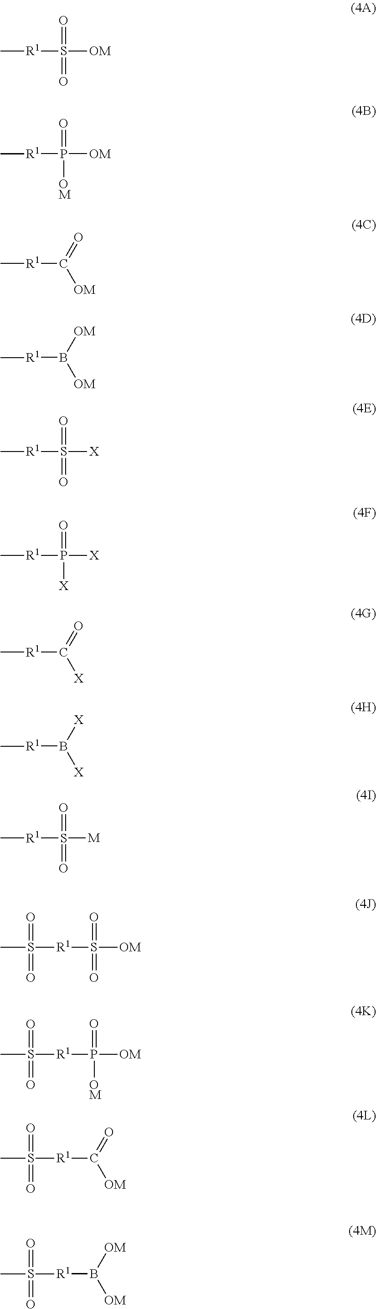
O=S(=O)([OM])[R1]C.O=P([OM])([OM])[R1]C.O=C([OM])[R1]C.[OM]B([OM])[R1]C.O=S(=O)([X])[R1]C.O=P([X])([X])[R1]C.O=C([X])[R1]C.[X]B([X])[R1]C.[OM]B([OM])[R1]S(=O)(=O)C.O=C([OM])[R1]S(=O)(=O)C.O=P([OM])([OM])[R1]S(=O)(=O)C.O=S(=O)([OM])[R1]S(=O)(=O)C.O=S(=O)([M])[R1]C
